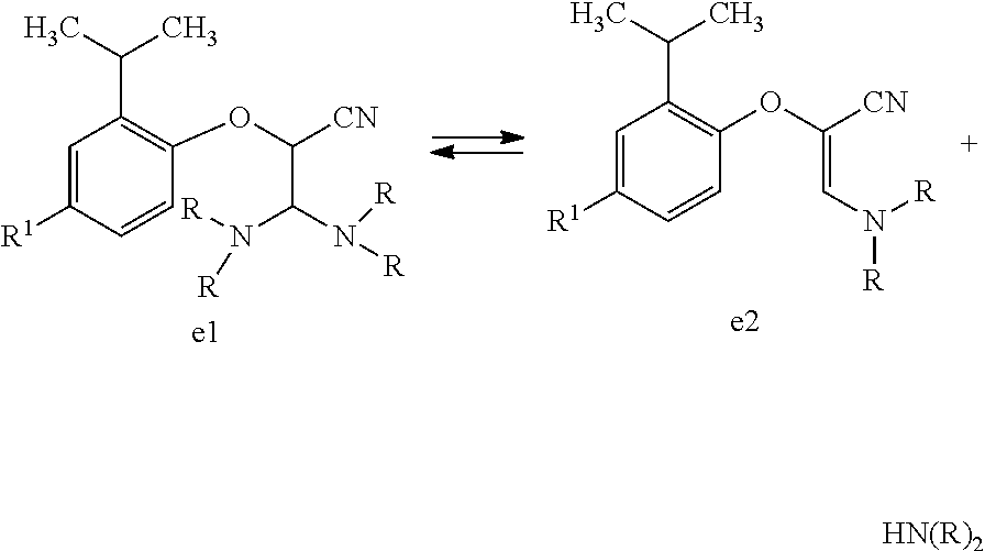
C1=C([R1])C=CC(OC([CN])C(N([R])[R])N([R])[R])=C1C(C)C.C1=C([R1])C=CC(OC([CN])=CN([R])[R])=C1C(C)C.[HN(R)2]
